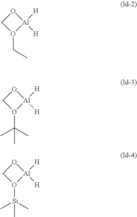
O1CO(CC)[Al]1([H])[H].O1CO(C(C)(C)C)[Al]1([H])[H].O1CO([Si](C)(C)C)[Al]1([H])[H]
